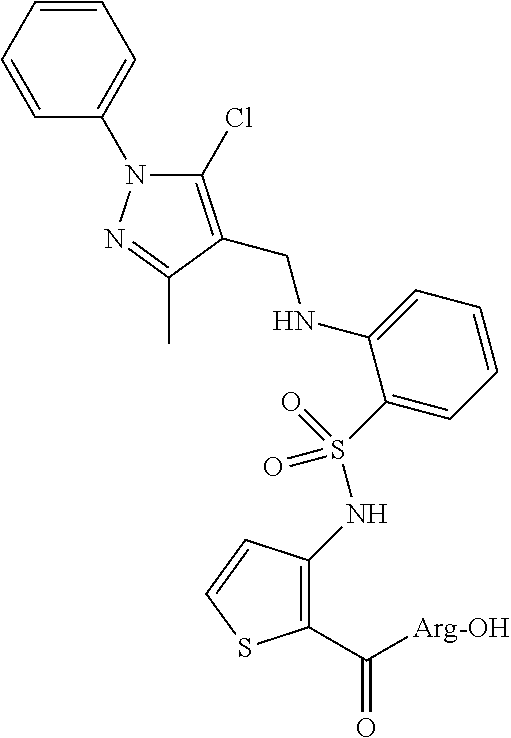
C1(C([Arg-OH])=O)=C(NS(=O)(=O)C2=CC=CC=C2NCC2=C(Cl)N(C3=CC=CC=C3)N=C2C)C=CS1
